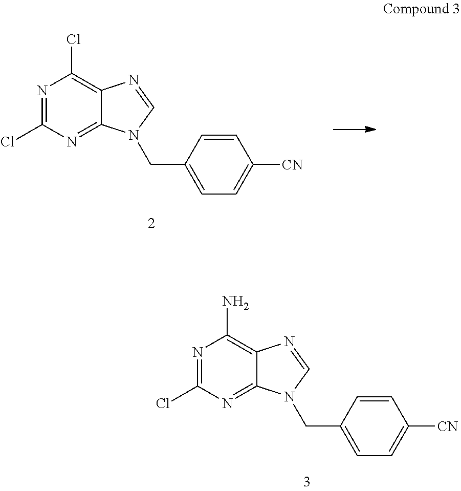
N1=C(Cl)N=C2C(=C1N)N=CN2CC1=CC=C([CN])C=C1.N1=C(Cl)N=C2C(=C1Cl)N=CN2CC1=CC=C([CN])C=C1
